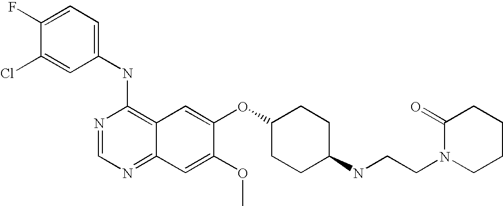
C1(NC2=C3C(=NC=N2)C=C(OC)C(OC2CCC(NCCN4CCCCC4=O)CC2)=C3)=CC=C(F)C(Cl)=C1
